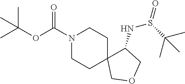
N1(C(OC(C)(C)C)=O)CCC2(CC1)C(NS(C(C)(C)C)=O)COC2
